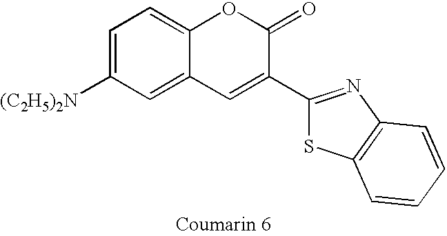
C1=C([(C2H5)2N])C=C2C(=C1)OC(=O)C(C1=NC3=C(S1)C=CC=C3)=C2
